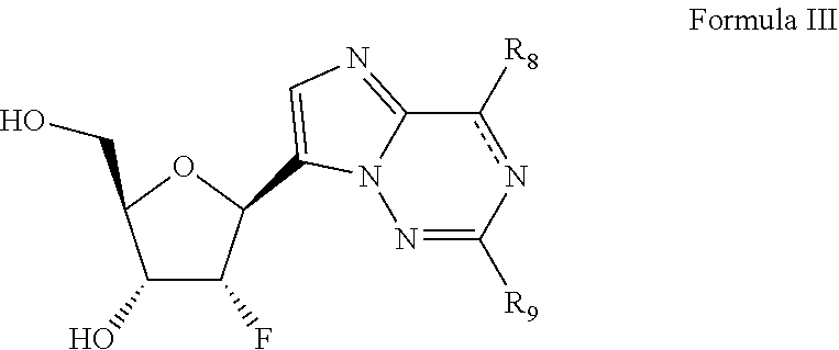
N1=C([R9])nc([R8])C2=NC=C(C3C(F)C(O)C(CO)O3)N12
